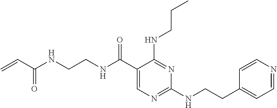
C(CNC(C=C)=O)NC(C1=CN=C(NCCC2=CC=NC=C2)N=C1NCCC)=O
